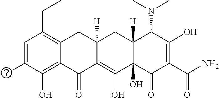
C1=C(F)C(O)=C2C(=C1CC)CC1([H])C(=C(O)C3(O)C([H])(C1)C(N(C)C)C(O)=C(C(N)=O)C3=O)C2=O
